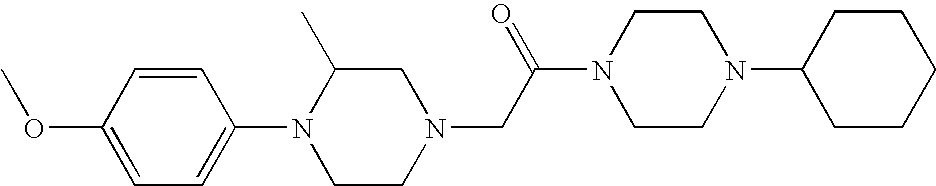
C1=C(N2CCN(CC(N3CCN(C4CCCCC4)CC3)=O)CC2C)C=CC(OC)=C1
